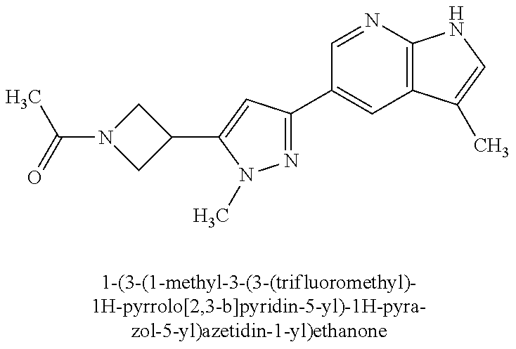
C1N(C(=O)C)CC1C1=CC(C2=CC3=C(N=C2)NC=C3C)=NN1C
